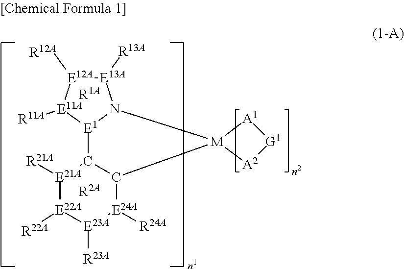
[E13A]1([R13A])[E12A]([R12A])[E11A]([R11A])[E1]2N1[M]1(C3C2[E21A]([R21A])[E22A]([R22A])[E23A]([R23A])[E24A]3[R24A])[A1][G1][A2]1.[R1A].[R2A]
